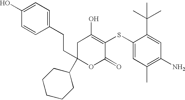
C1(C2(CCC3=CC=C(O)C=C3)OC(=O)C(SC3=CC(C)=C(N)C=C3C(C)(C)C)=C(O)C2)CCCCC1
